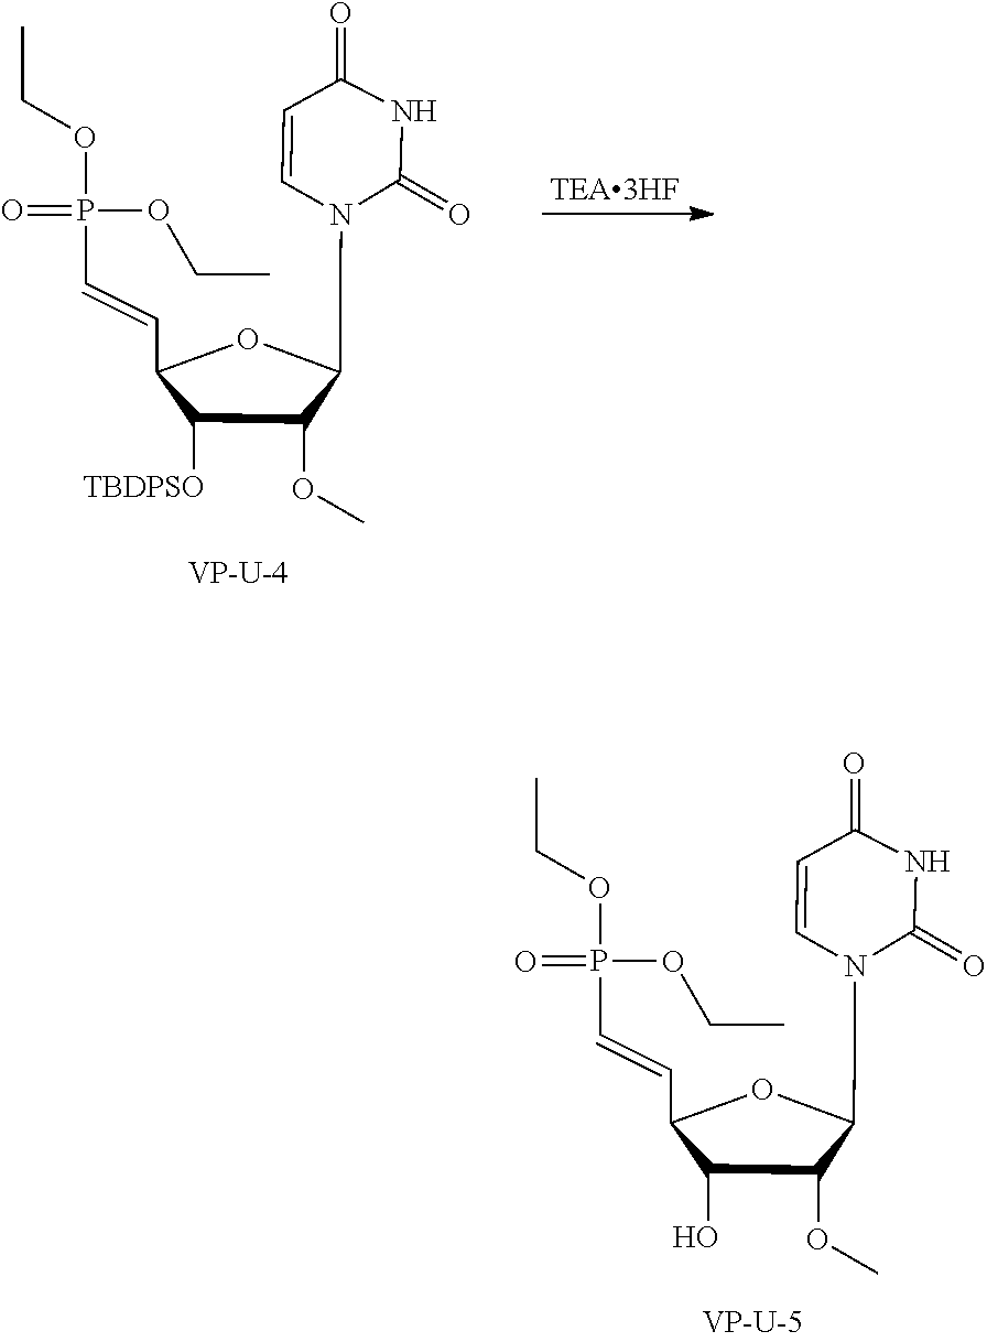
C1(=O)NC(=O)C=CN1C1C(OC)C([TBDPSO])C(C=CP(OCC)(=O)OCC)O1.C1(=O)NC(=O)C=CN1C1C(OC)C(O)C(C=CP(OCC)(=O)OCC)O1
